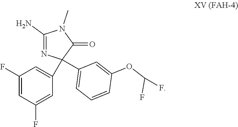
C1(F)=CC(F)=CC(C2(C3=CC=CC(OC(F)F)=C3)N=C(N)N(C)C2=O)=C1
